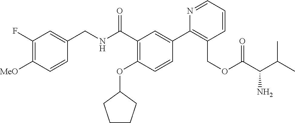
C1=CC([MeO])=C(F)C=C1CNC(C1=C(OC2CCCC2)C=CC(C2=C(COC(C(C(C)C)N)=O)C=CC=N2)=C1)=O
